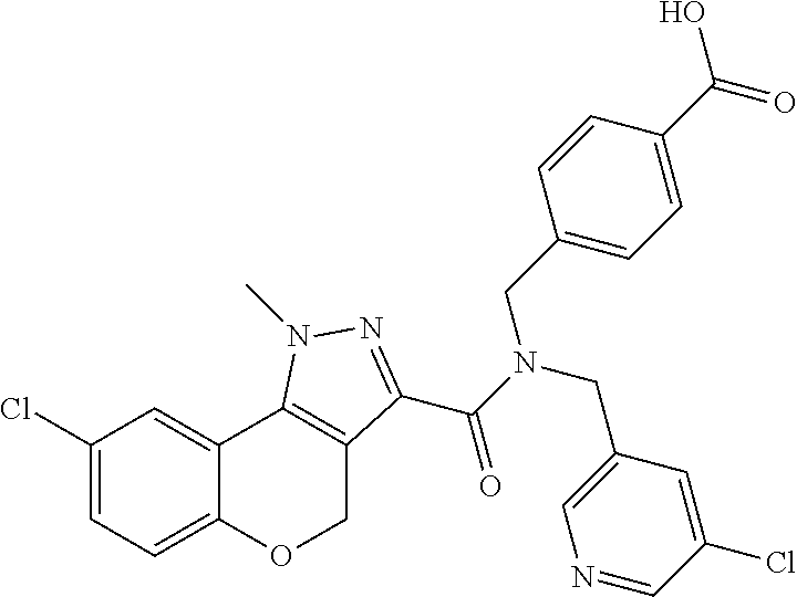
C1(Cl)=CC=C2C(=C1)C1=C(CO2)C(C(N(CC2=CN=CC(Cl)=C2)CC2=CC=C(C(O)=O)C=C2)=O)=NN1C
